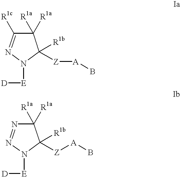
C1([R1c])=NN([E][D])C([R1b])([Z][A]B)C1([R1a])[R1a].N1=NN([E][D])C([R1b])([Z][A]B)C1([R1a])[R1a]
